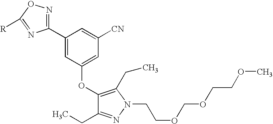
C1(OC2=CC([CN])=CC(C3=NOC([R])=N3)=C2)=C(CC)N(CCOCOCCOC)N=C1CC
